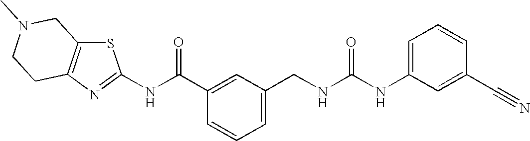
N(C(C1=CC(CNC(NC2=CC=CC(C#N)=C2)=O)=CC=C1)=O)C1=NC2=C(S1)CN(C)CC2
